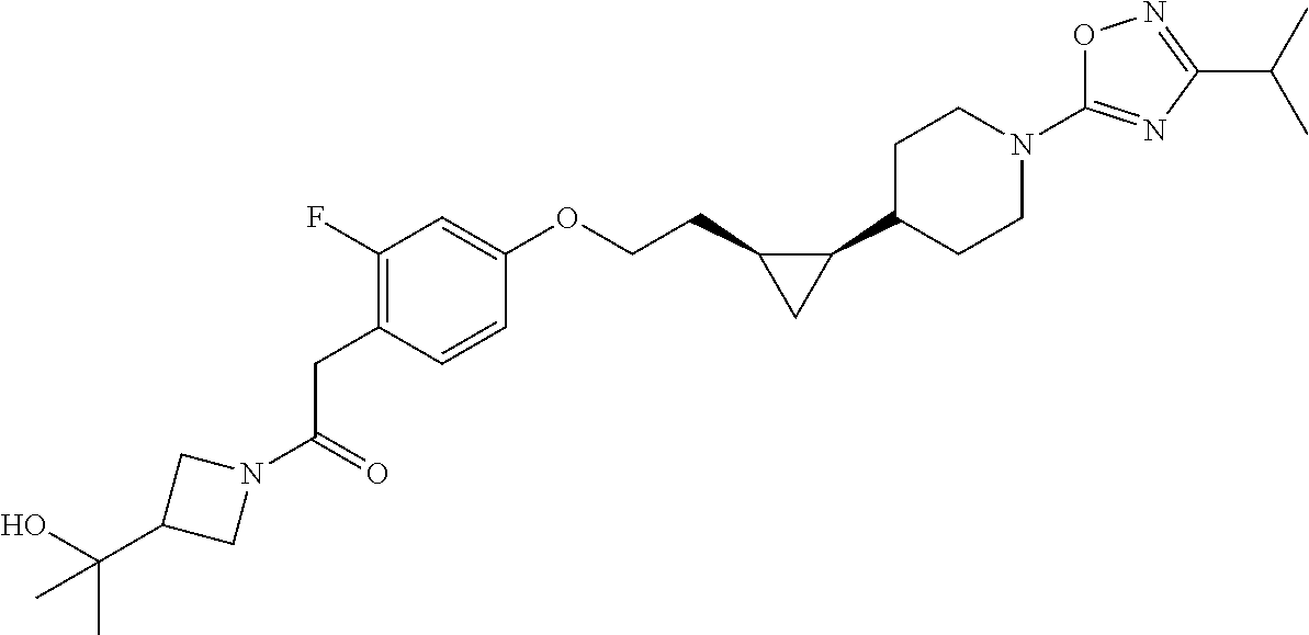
C(=O)(CC1=C(F)C=C(OCCC2C(C3CCN(C4=NC(C(C)C)=NO4)CC3)C2)C=C1)N1CC(C(O)(C)C)C1
